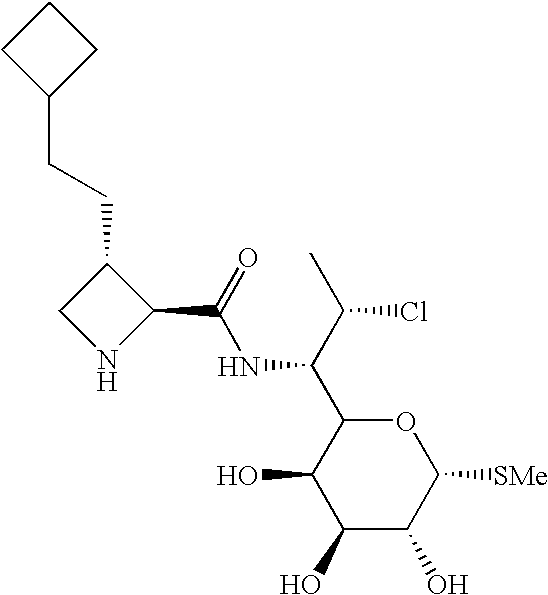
C1(O)C(O)C([SMe])OC(C(C(C)Cl)NC(=O)C2C(CCC3CCC3)CN2)C1O
